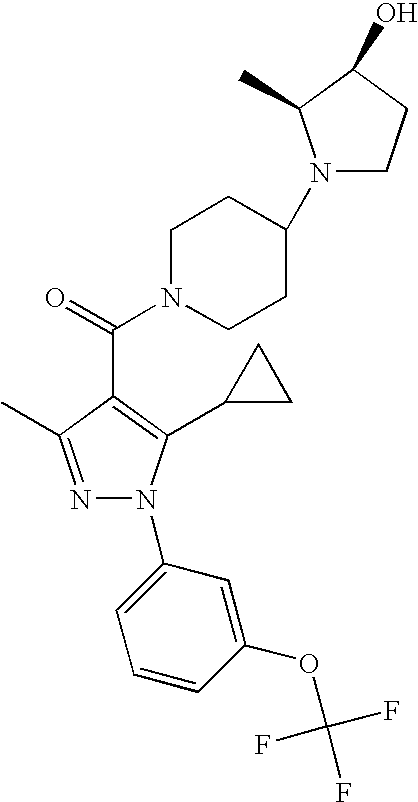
N1=C(C)C(C(=O)N2CCC(N3CCC(O)C3C)CC2)=C(C2CC2)N1C1=CC=CC(OC(F)(F)F)=C1
